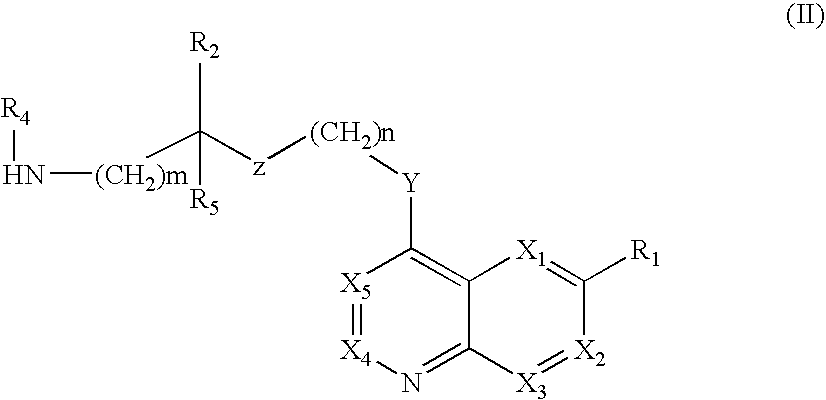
[X5]1=[X4]N=C2C(=C1[Y][(CH2)n][z]C([(CH2)m]N[R4])([R2])[R5])[X1]=C([R1])[X2]=[X3]2
